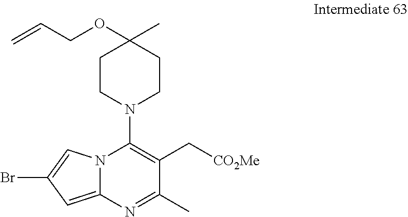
C1CN(C2=C(C[CO2Me])C(C)=NC3=CC(Br)=CN23)CCC1(C)OCC=C
